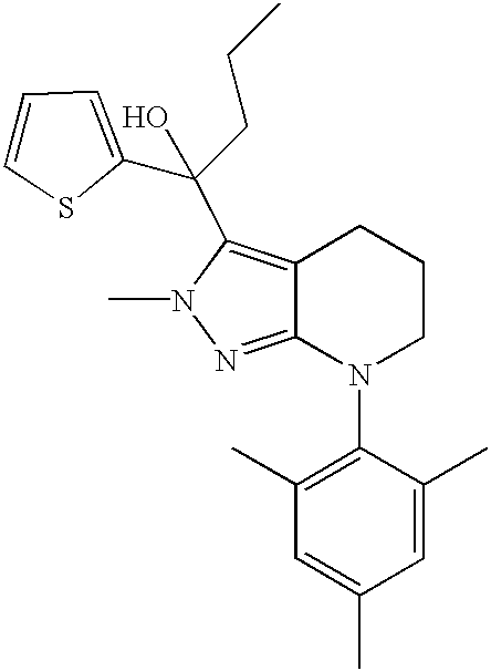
C12=C(C(O)(CCC)C3=CC=CS3)N(C)N=C1N(C1=C(C)C=C(C)C=C1C)CCC2
